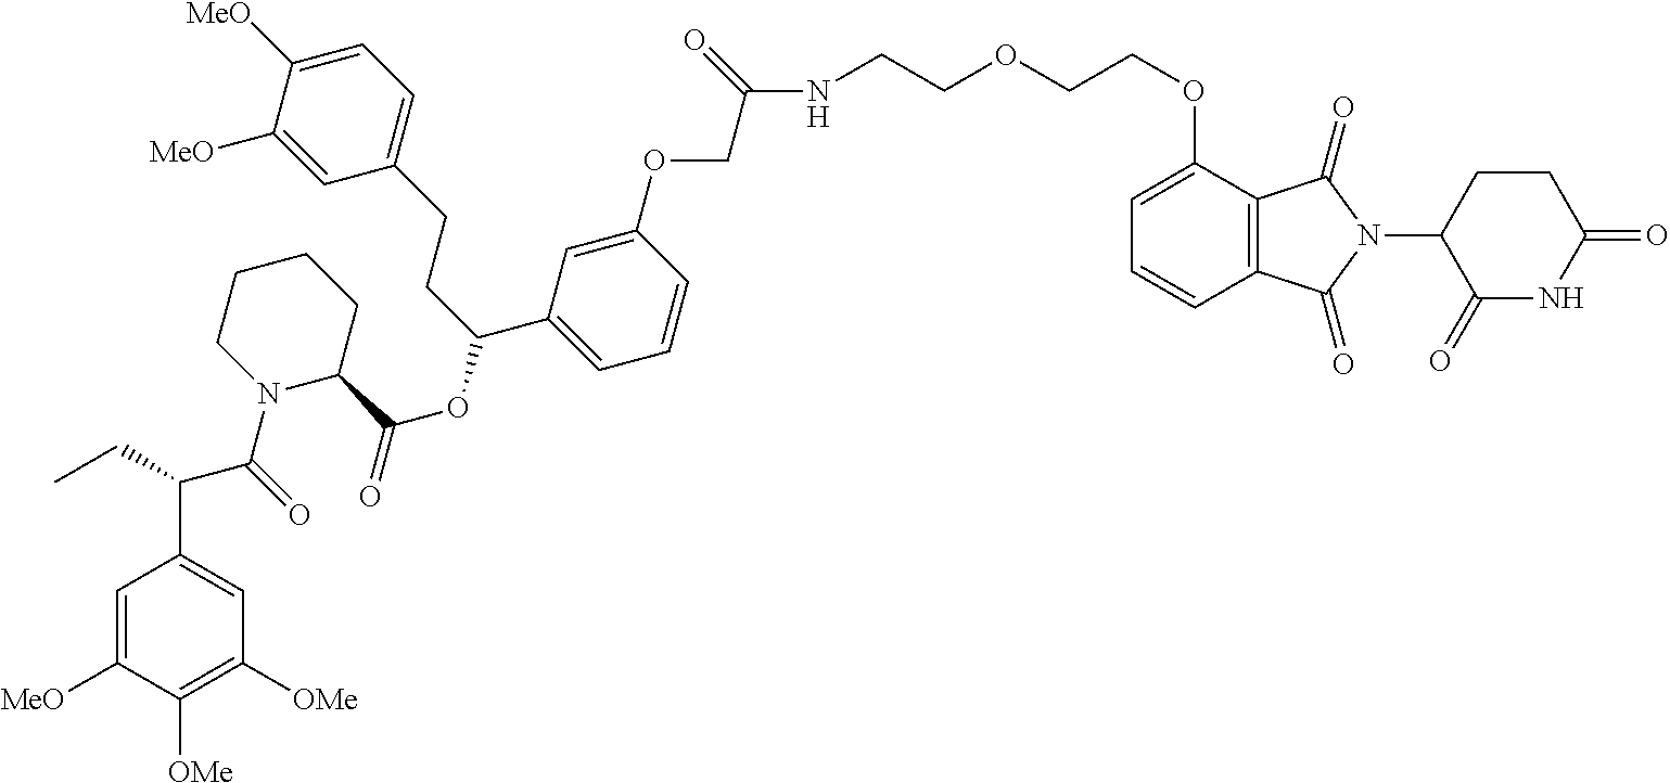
C1=C([MeO])C([OMe])=C([OMe])C=C1C(C(N1C(C(OC(C2=CC=CC(OCC(NCCOCCOC3=CC=CC4=C3C(=O)N(C3CCC(=O)NC3=O)C4=O)=O)=C2)CCC2=CC=C([MeO])C([MeO])=C2)=O)CCCC1)=O)CC
